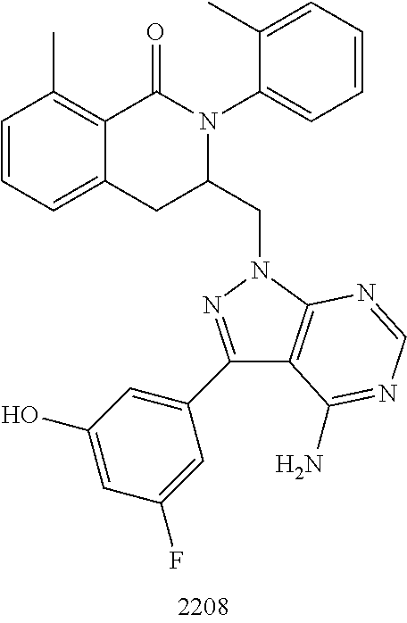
C1=CC=C2C(=C1C)C(=O)N(C1=CC=CC=C1C)C(CN1C3=C(C(C4=CC(O)=CC(F)=C4)=N1)C(N)=NC=N3)C2
